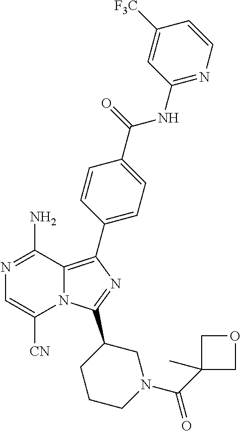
NC1=NC=C([CN])N2C1=C(C1=CC=C(C(NC3=NC=CC([F3C])=C3)=O)C=C1)N=C2C1CCCN(C(=O)C2(C)COC2)C1
